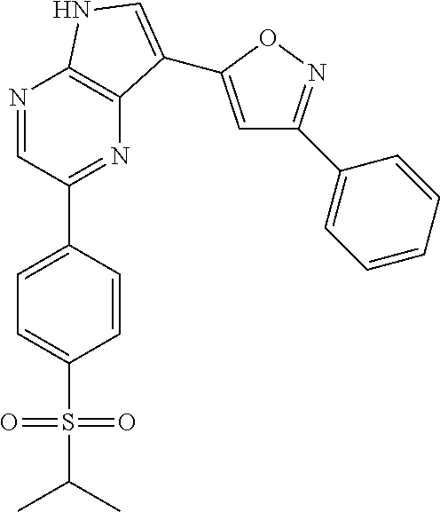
N1=CC(C2=CC=C(S(C(C)C)(=O)=O)C=C2)=NC2=C1NC=C2C1=CC(C2=CC=CC=C2)=NO1
